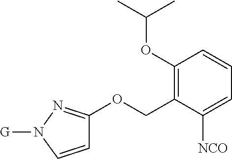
C1(OC(C)C)=C(COC2=NN([G])C=C2)C([NCO])=CC=C1
